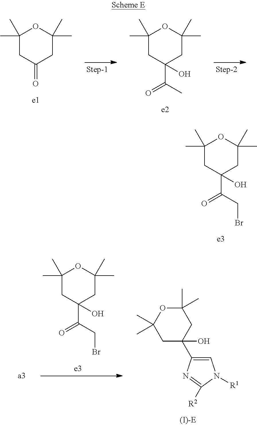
C1(C)(C)CC(C(=O)CBr)(O)CC(C)(C)O1.C1(C)(C)CC(=O)CC(C)(C)O1.C1(C)(C)CC(C(=O)C)(O)CC(C)(C)O1.C1(C)(C)CC(C(=O)CBr)(O)CC(C)(C)O1.C1=C(C2(O)CC(C)(C)OC(C)(C)C2)N=C([R2])N1[R1]
